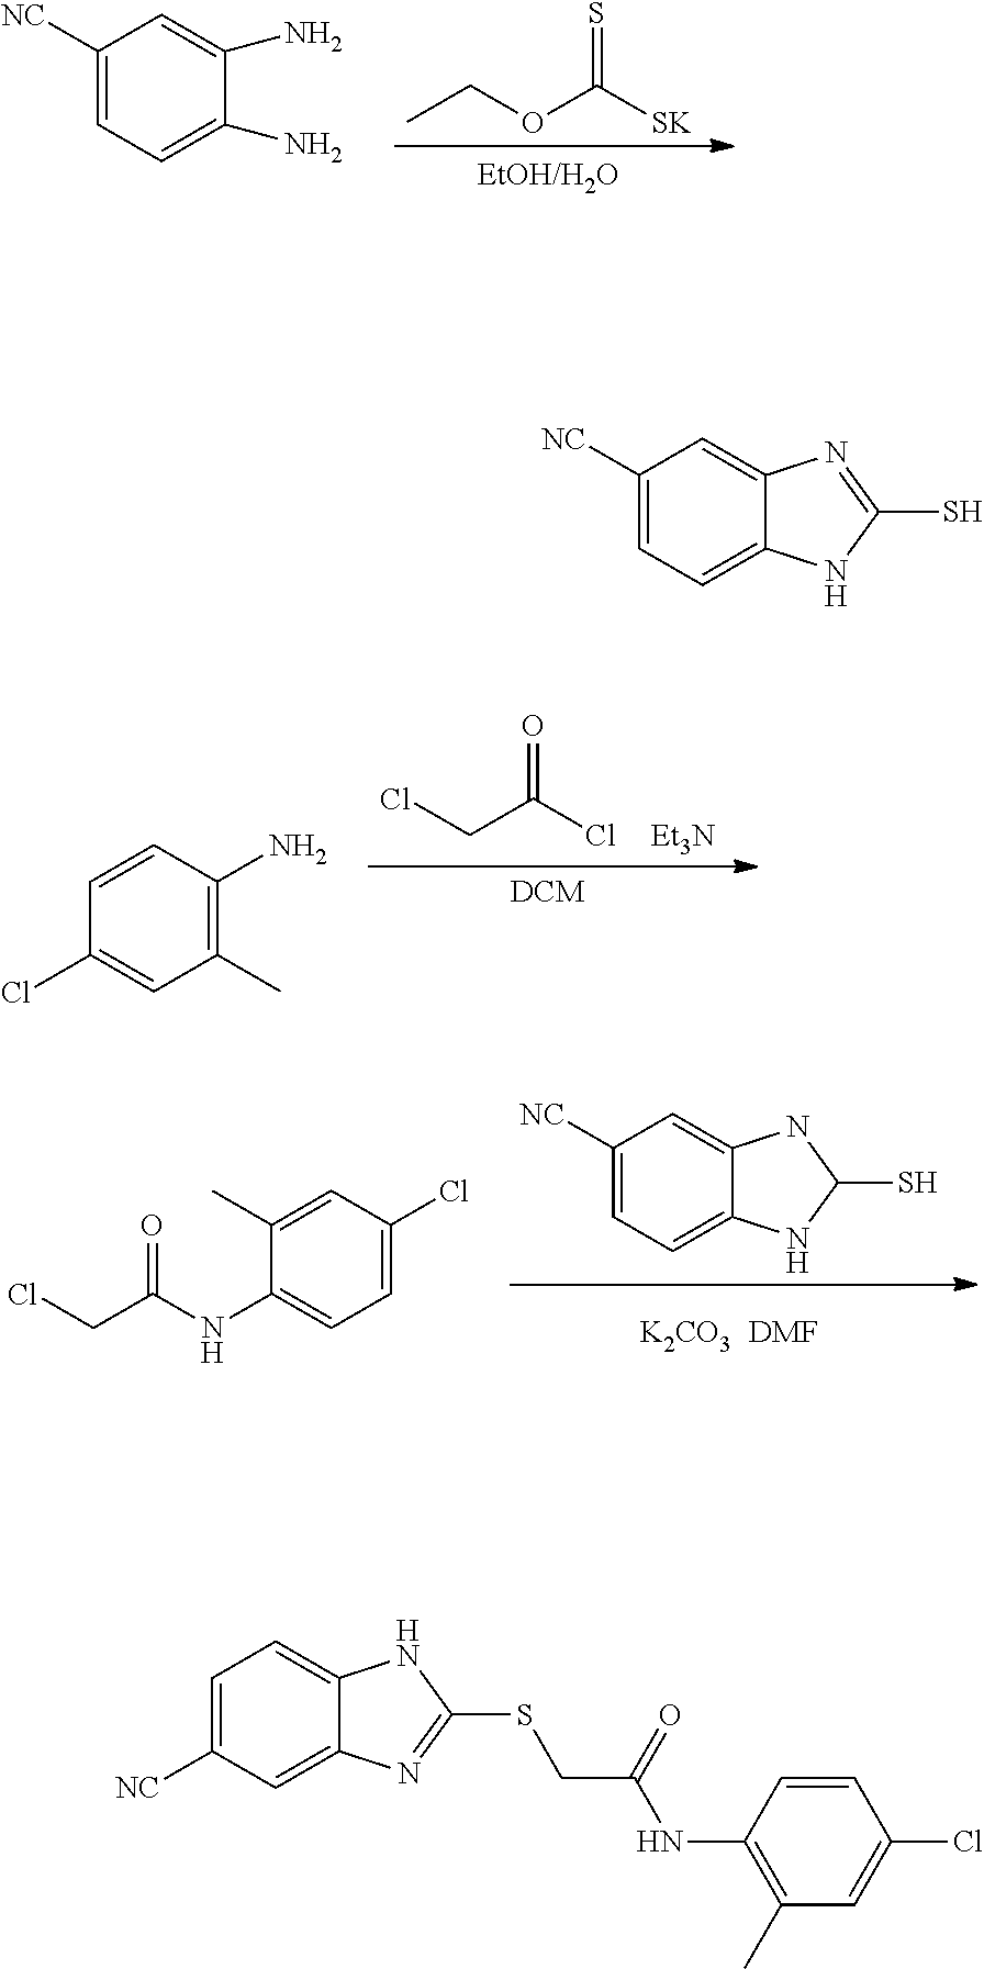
C1([NC])=CC=C(N)C(N)=C1.S=C([SK])OCC.O=C(Cl)CCl.[Et3N].C1=CC(N)=C(C)C=C1Cl.[K2CO3].[DMF].C1=C(Cl)C=C(C)C(NC(CCl)=O)=C1.C1([NC])=CC=C2C(=C1)NC(S)N2.C1([NC])=CC=C2C(=C1)N=C(S)N2.C1=C([NC])C=C2C(=C1)NC(SCC(NC1=C(C)C=C(Cl)C=C1)=O)=N2
